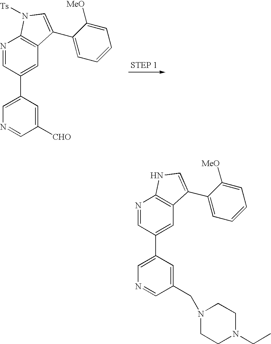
C1(C2=CC3=C(N=C2)N([Ts])C=C3C2=CC=CC=C2[MeO])=CN=CC([CHO])=C1.C1(C2=CC3=C(N=C2)NC=C3C2=CC=CC=C2[MeO])=CN=CC(CN2CCN(CC)CC2)=C1
